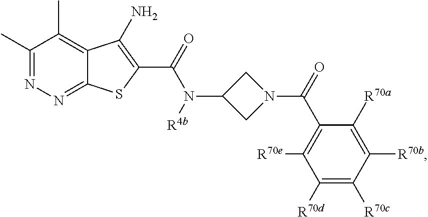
C1(C)=NN=C2C(=C1C)C(N)=C(C(N(C1CN(C(C3=C([R70e])C([R70d])=C([R70c])C([R70b])=C3[R70a])=O)C1)[R4b])=O)S2
